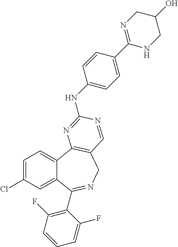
C1=C(Cl)C=C2C(=C1)C1=C(CN=C2C2=C(F)C=CC=C2F)C=NC(NC2=CC=C(C3=NCC(O)CN3)C=C2)=N1
